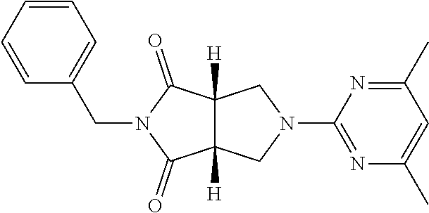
N1(CC2=CC=CC=C2)C(=O)C2([H])C([H])(C1=O)CN(C1=NC(C)=CC(C)=N1)C2
